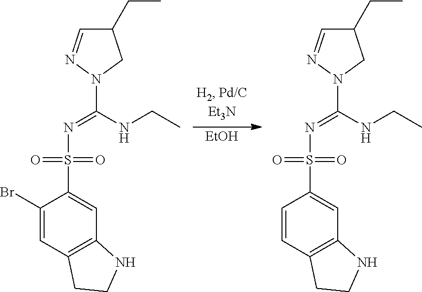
C1(Br)=CC2=C(C=C1S(N=C(NCC)N1CC(CC)C=N1)(=O)=O)NCC2.C1=CC2=C(C=C1S(N=C(NCC)N1CC(CC)C=N1)(=O)=O)NCC2.[EtOH]
